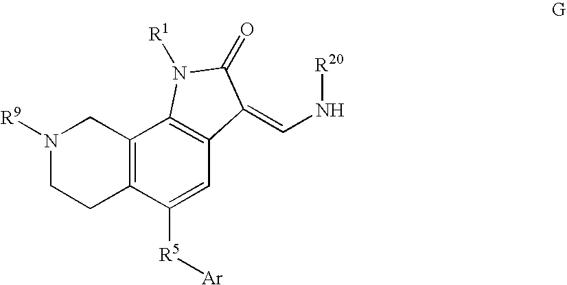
C12=C(C([R5][Ar])=CC3=C1N([R1])C(=O)C3=CN[R20])CCN([R9])C2
